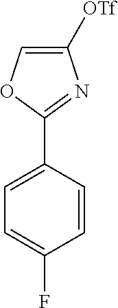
C1(C2=CC=C(F)C=C2)=NC([OTf])=CO1
